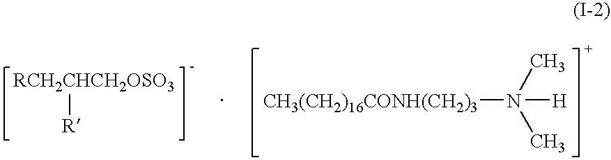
[RCH2CHCH2OSO3][R].[CH3(CH2)16CONH(CH2)3]N(C)(C)[H]
